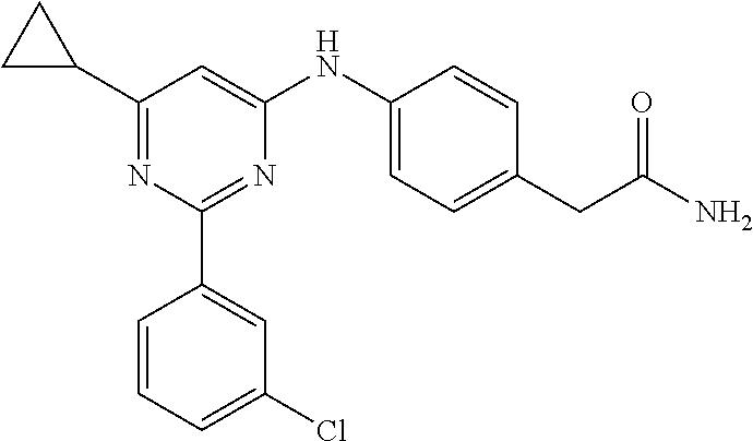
C1(C2CC2)=NC(C2=CC(Cl)=CC=C2)=NC(NC2=CC=C(CC(N)=O)C=C2)=C1
